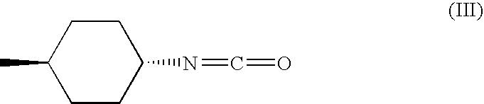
C1(C)CCC(N=C=O)CC1
